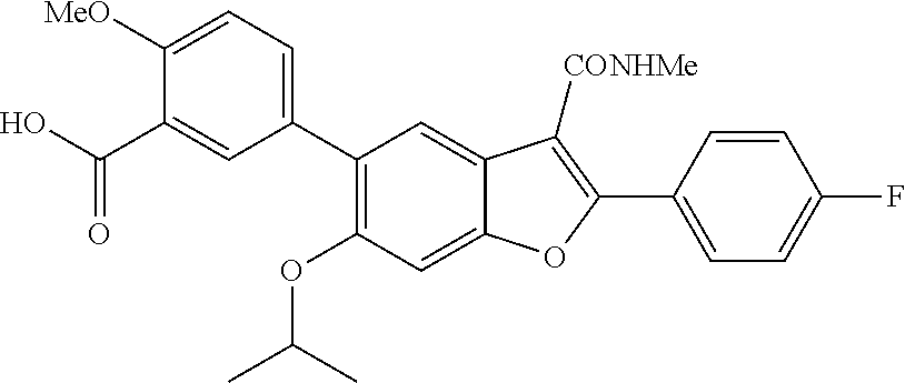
C12=CC(C3=CC=C([MeO])C(C(O)=O)=C3)=C(OC(C)C)C=C1OC(C1=CC=C(F)C=C1)=C2[CONHMe]
